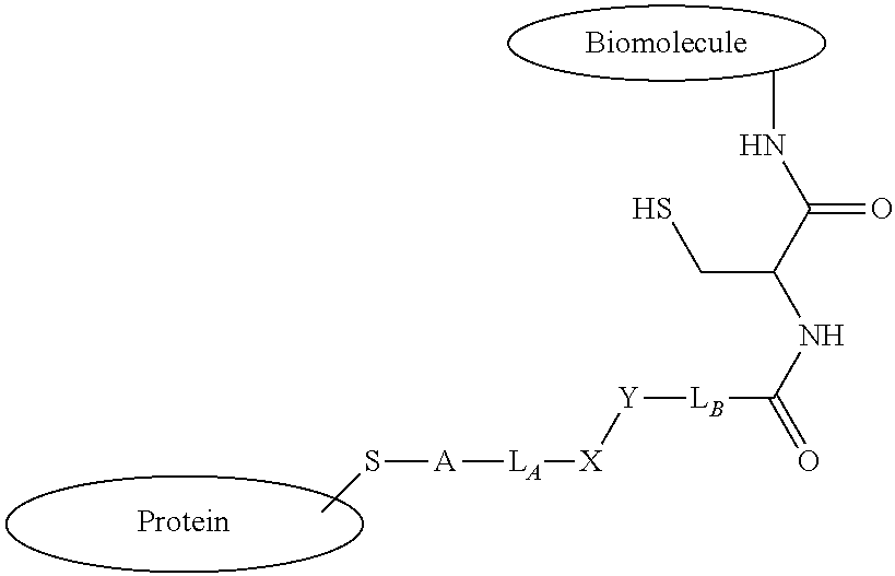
CS[A][LA][X][Y][LB]C(=O)NC(C(NC)=O)CS
